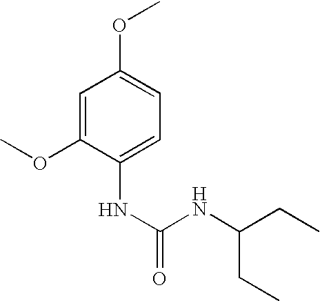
C1=C(OC)C(NC(NC(CC)CC)=O)=CC=C1OC
